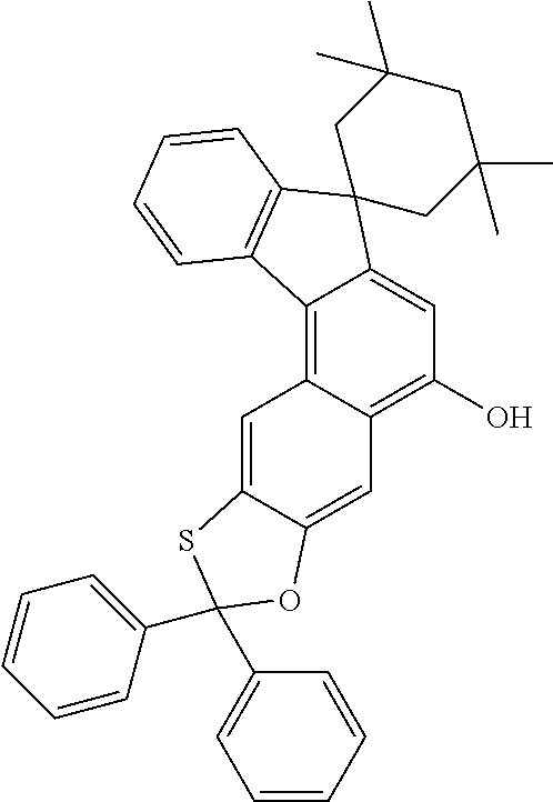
C1(O)=C2C(=C3C(=C1)C1(C4=C3C=CC=C4)CC(C)(C)CC(C)(C)C1)C=C1C(=C2)OC(C2=CC=CC=C2)(C2=CC=CC=C2)S1
